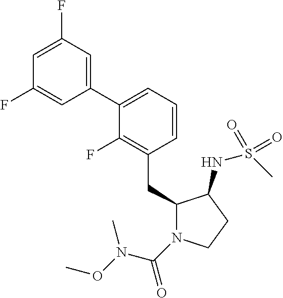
C1(C2=CC=CC(CC3N(C(N(OC)C)=O)CCC3NS(C)(=O)=O)=C2F)=CC(F)=CC(F)=C1
